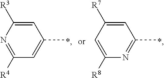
C1=C([R3])N=C([R4])C=C1C.C1=C([R7])C=C([R8])N=C1C
